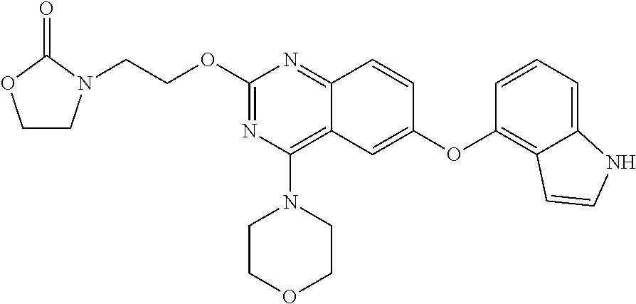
O(C1=NC(N2CCOCC2)=C2C(=N1)C=CC(OC1=C3C(=CC=C1)NC=C3)=C2)CCN1CCOC1=O
